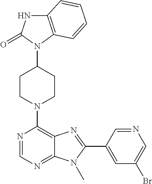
C12=C(N(C3CCN(C4=C5C(=NC=N4)N(C)C(C4=CC(Br)=CN=C4)=N5)CC3)C(=O)N1)C=CC=C2
